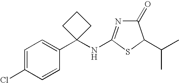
C1(=O)N=C(NC2(C3=CC=C(Cl)C=C3)CCC2)SC1C(C)C
